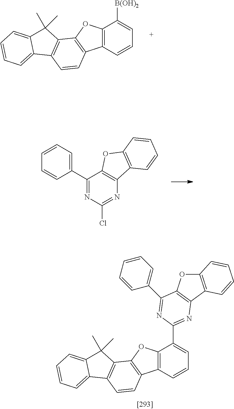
C12=C(C=CC=C1C1=NC3=C(OC4=C3C=CC=C4)C(C3=CC=CC=C3)=N1)C1=C(O2)C2=C(C=C1)C1=CC=CC=C1C2(C)C.C12=C(C=CC=C1[B(OH)2])C1=C(O2)C2=C(C=C1)C1=CC=CC=C1C2(C)C.C1(C2=NC(Cl)=NC3=C2OC2=C3C=CC=C2)=CC=CC=C1
